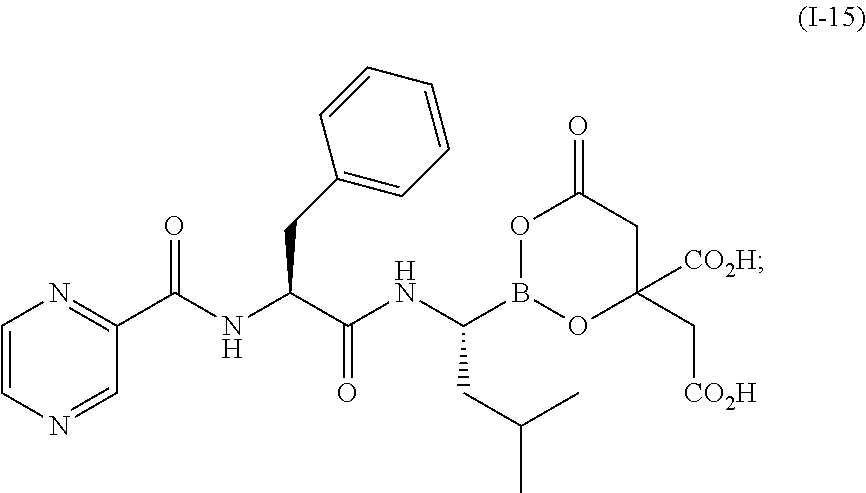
C(NC(C(NC(C1=NC=CN=C1)=O)CC1=CC=CC=C1)=O)(CC(C)C)B1OC([CO2H])(C[CO2H])CC(=O)O1
